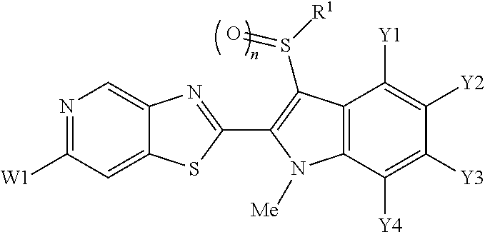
N1=C([W1])C=C2C(=C1)N=C(C1=C(S(=O)[R1])C3=C(C([Y4])=C([Y3])C([Y2])=C3[Y1])N1[Me])S2
